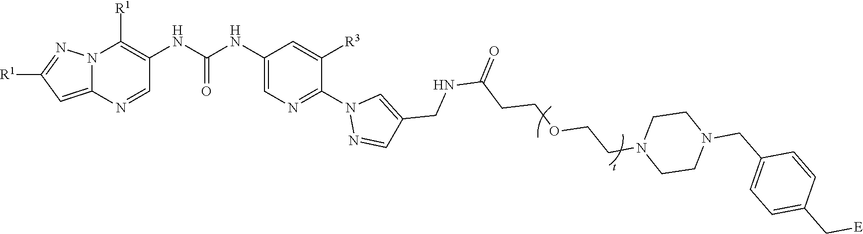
C1(NC(NC2=C([R1])N3C(=CC([R1])=N3)N=C2)=O)=CN=C(N2N=CC(CNC(=O)CCOCCN3CCN(CC4=CC=C(C[E])C=C4)CC3)=C2)C([R3])=C1
